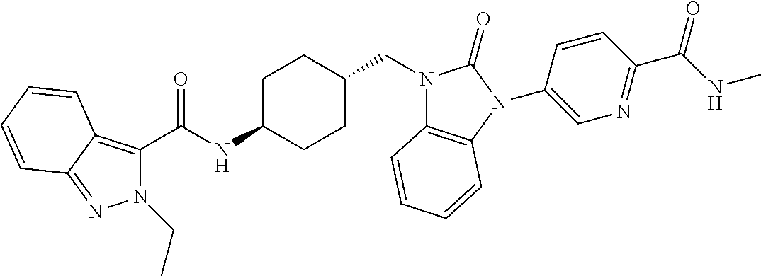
N1(CC)C(C(NC2CCC(CN3C4=C(N(C5=CN=C(C(NC)=O)C=C5)C3=O)C=CC=C4)CC2)=O)=C2C(=N1)C=CC=C2
